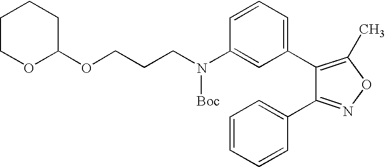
C1(C2=CC=CC(N(CCCOC3OCCCC3)[Boc])=C2)=C(C)ON=C1C1=CC=CC=C1
